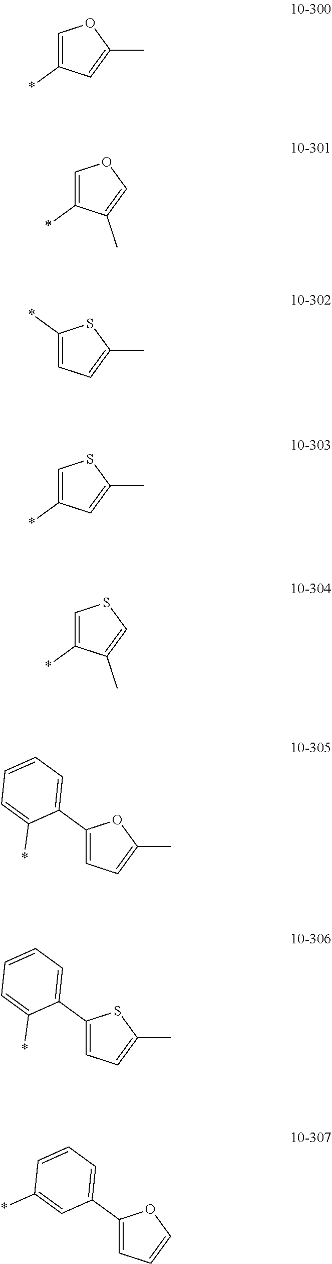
C1=C(*)C=C(C)O1.C1=C(*)C(C)=CO1.C1(*)=CC=C(C)S1.C1=C(*)C=C(C)S1.C1=C(*)C(C)=CS1.C1(C2=CC=CC=C2*)=CC=C(C)O1.C1(C2=CC=CC=C2*)=CC=C(C)S1.C1(C2=CC=CC(*)=C2)=CC=CO1
